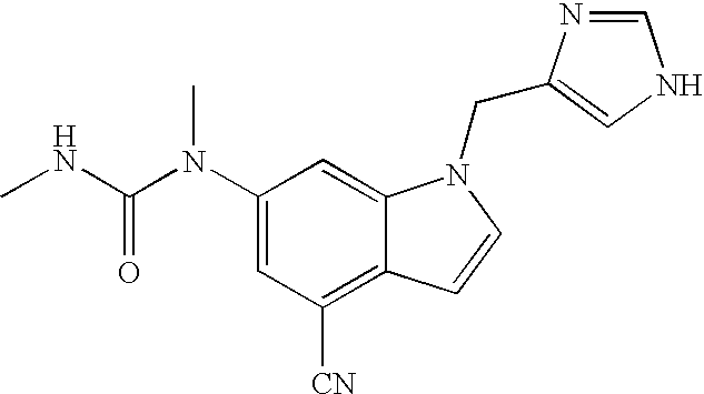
C1(N(C(NC)=O)C)=CC([CN])=C2C(=C1)N(CC1=CNC=N1)C=C2
